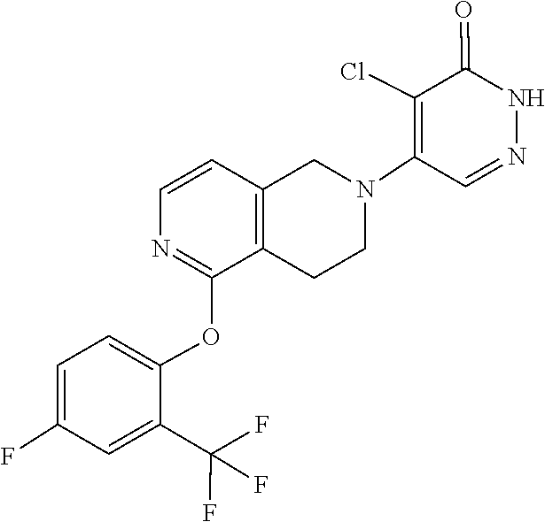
C1(F)=CC=C(OC2=NC=CC3=C2CCN(C2=C(Cl)C(=O)NN=C2)C3)C(C(F)(F)F)=C1
